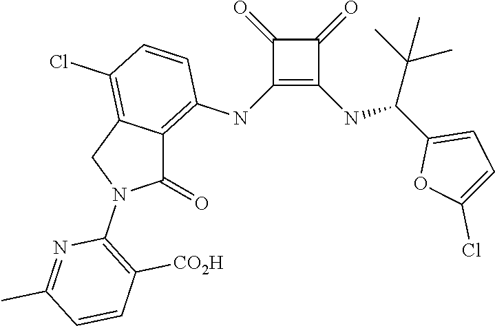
C1(NC2=C3C(=C(Cl)C=C2)CN(C2=C([CO2H])C=CC(C)=N2)C3=O)=C(NC(C2=CC=C(Cl)O2)C(C)(C)C)C(=O)C1=O
